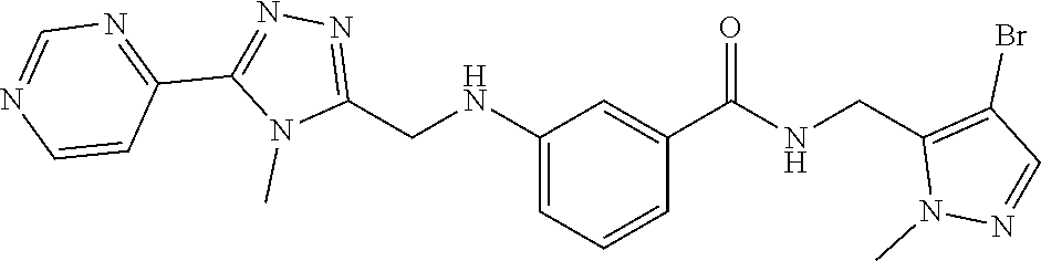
C1=CC(C2=NN=C(CNC3=CC=CC(C(=O)NCC4=C(Br)C=NN4C)=C3)N2C)=NC=N1
